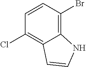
C12=C(Br)C=CC(Cl)=C1C=CN2
